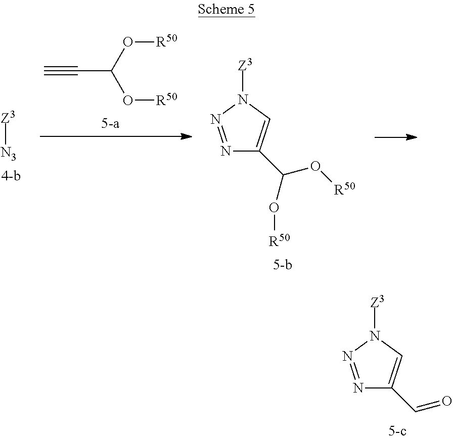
N1=NN([Z3])C=C1C=O.[Z3][N3].[R50]OC(O[R50])C#C.N1=NN([Z3])C=C1C(O[R50])O[R50]
